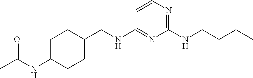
C1=CN=C(NCCCC)N=C1NCC1CCC(NC(C)=O)CC1
